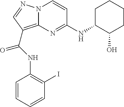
N(C(=O)C1=C2N(N=C1)C=CC(NC1C(O)CCCC1)=N2)C1=C(I)C=CC=C1
